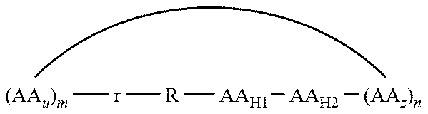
[(AAu)m][r][R][AAH1][AAH2][(AAz)n]
